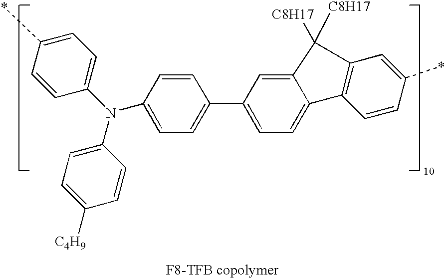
C1=C(N(C2=CC=C(*)C=C2)C2=CC=C([C4H9])C=C2)C=CC(C2=CC=C3C(=C2)C([C8H17])([C8H17])C2=C3C=CC(*)=C2)=C1
